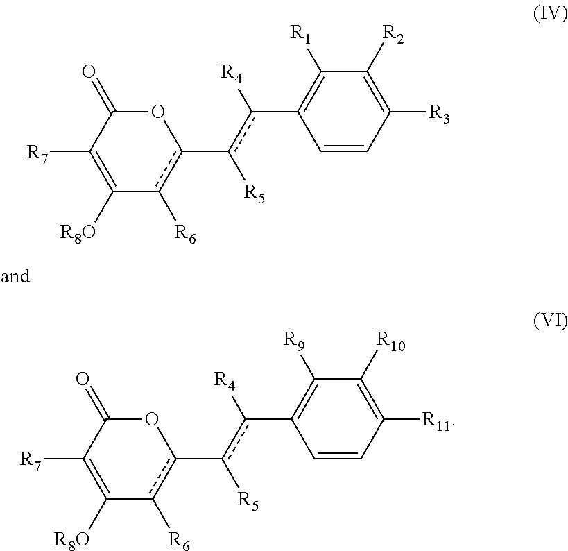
[R5]c(-c1c([R6])C([R8O])=C([R7])C(=O)O1)c(C1=C([R9])C([R10])=C([R11])C=C1)[R4].[R5]c(-c1c([R6])C([R8O])=C([R7])C(=O)O1)c(C1=C([R1])C([R2])=C([R3])C=C1)[R4]
